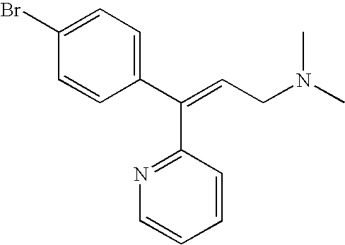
C1(C(=CCN(C)C)C2=NC=CC=C2)=CC=C(Br)C=C1
